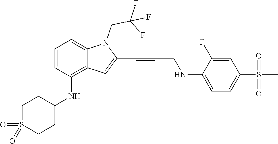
C1=C(NCC#CC2=CC3=C(NC4CCS(=O)(=O)CC4)C=CC=C3N2CC(F)(F)F)C(F)=CC(S(C)(=O)=O)=C1
